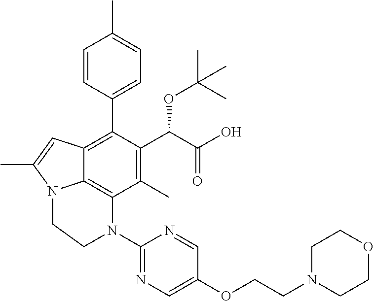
C1=CC(C2=C3C4=C(C(C)=C2C(C(O)=O)OC(C)(C)C)N(C2=NC=C(OCCN5CCOCC5)C=N2)CCN4C(C)=C3)=CC=C1C
